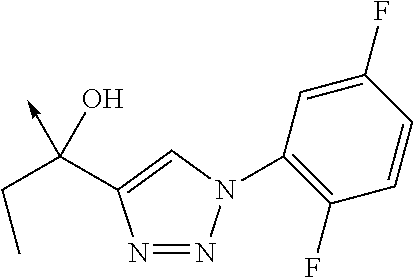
N1=NN(C2=C(F)C=CC(F)=C2)C=C1C(CC)(O)->C
